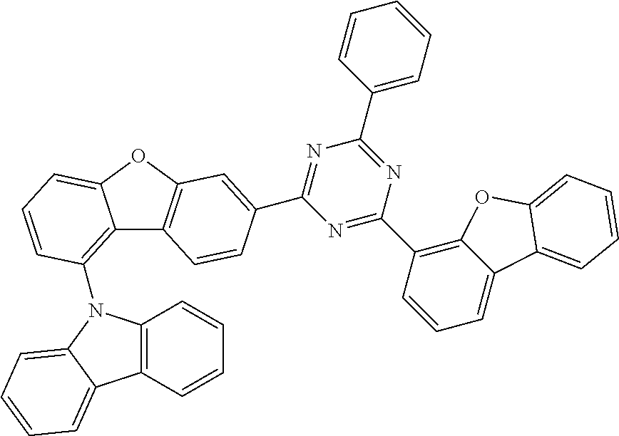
C12=C(N3C4=C(C=CC=C4)C4=CC=CC=C34)C=CC=C1OC1=C2C=CC(C2=NC(C3=CC=CC=C3)=NC(C3=C4C(=CC=C3)C3=CC=CC=C3O4)=N2)=C1
